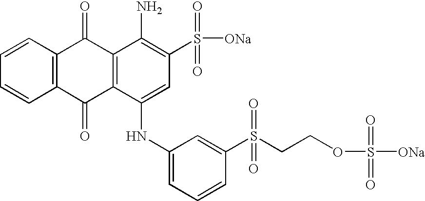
C1=CC=CC2=C1C(=O)C1=C(C2=O)C(NC2=CC=CC(S(CCOS([ONa])(=O)=O)(=O)=O)=C2)=CC(S([ONa])(=O)=O)=C1N
